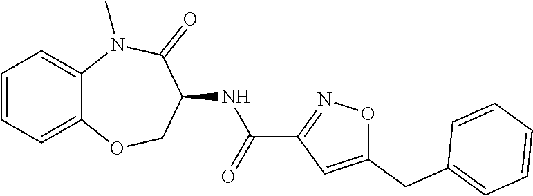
C12=CC=CC=C1N(C)C(=O)C(NC(C1=NOC(CC3=CC=CC=C3)=C1)=O)CO2
